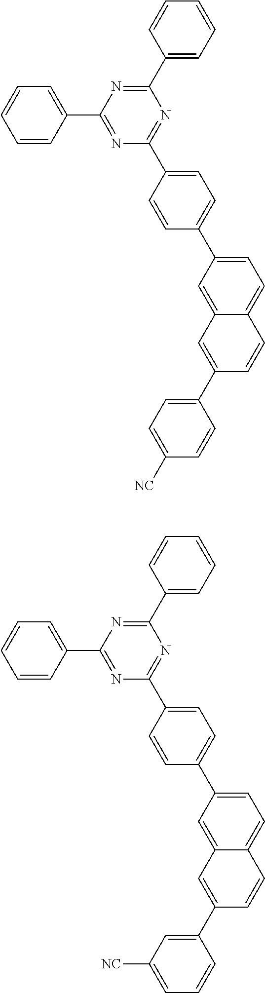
C1=CC(C2=NC(C3=CC=C(C4=CC=C5C(=C4)C=C(C4=CC=C([NC])C=C4)C=C5)C=C3)=NC(C3=CC=CC=C3)=N2)=CC=C1.C1=CC(C2=NC(C3=CC=C(C4=CC=C5C(=C4)C=C(C4=CC([NC])=CC=C4)C=C5)C=C3)=NC(C3=CC=CC=C3)=N2)=CC=C1
